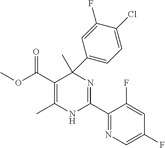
C(C1=C(C)NC(C2=NC=C(F)C=C2F)=NC1(C)C1=CC=C(Cl)C(F)=C1)(=O)OC
